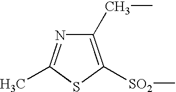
C1(CC)=C([SO2]C)SC(C)=N1
